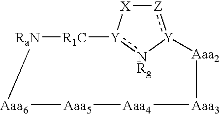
[Z]1:[Y]2[NRg]:[Y]([X]1)[R1C][RaN][Aaa6][Aaa5][Aaa4][Aaa3][Aaa2]2
